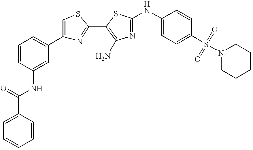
C1=CC(C(=O)NC2=CC(C3=CSC(C4=C(N)N=C(NC5=CC=C(S(N6CCCCC6)(=O)=O)C=C5)S4)=N3)=CC=C2)=CC=C1
